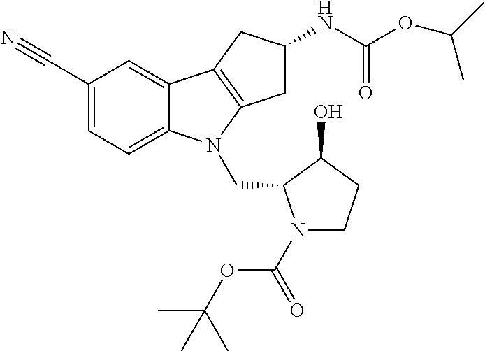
C1(C#N)=CC=C2C(=C1)C1=C(N2CC2N(C(=O)OC(C)(C)C)CCC2O)CC(NC(OC(C)C)=O)C1
